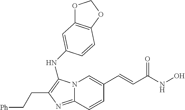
N12C(=NC(CC[Ph])=C1NC1=CC3=C(OCO3)C=C1)C=CC(C=CC(NO)=O)=C2
